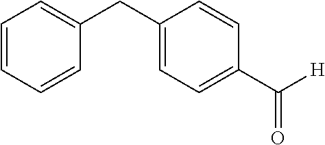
C1=CC=CC(CC2=CC=C(C([H])=O)C=C2)=C1
